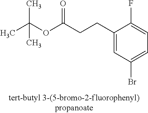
C1(CCC(OC(C)(C)C)=O)=CC(Br)=CC=C1F
